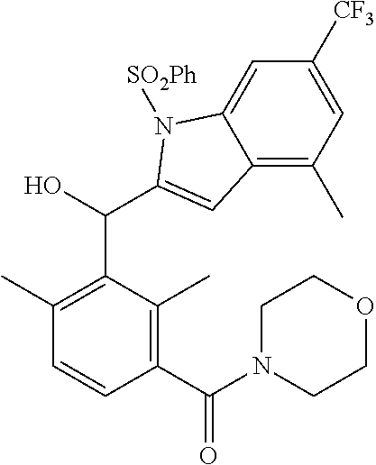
C12=C(C)C=C([CF3])C=C1N([SO2Ph])C(C(C1=C(C)C=CC(C(N3CCOCC3)=O)=C1C)O)=C2
